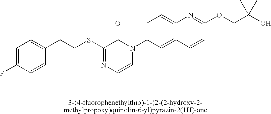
C(SC1=NC=CN(C2=CC=C3C(=C2)C=CC(OCC(O)(C)C)=N3)C1=O)CC1=CC=C(F)C=C1
